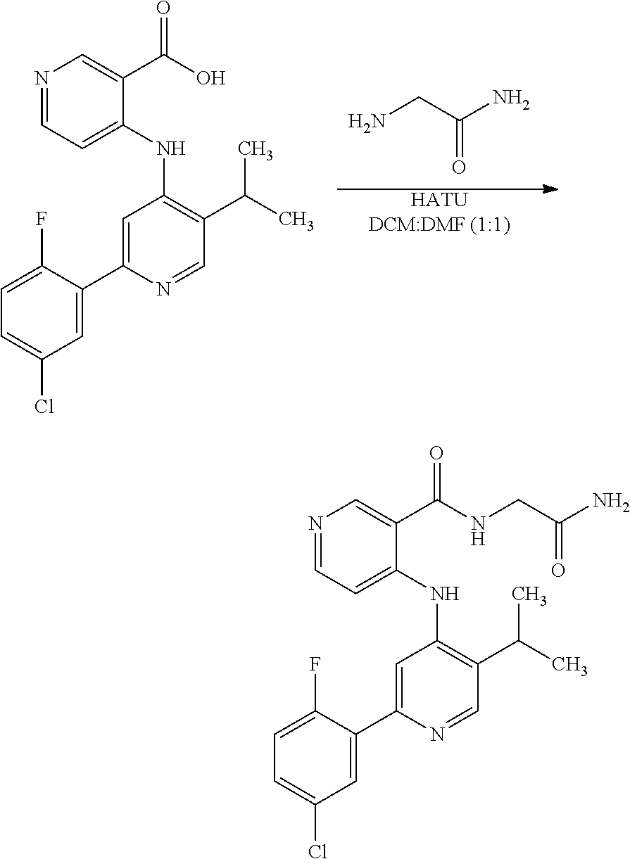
N1=CC=C(NC2=C(C(C)C)C=NC(C3=CC(Cl)=CC=C3F)=C2)C(C(O)=O)=C1.[HATUDCM:DMF (1:1)].NCC(N)=O.N1=CC=C(NC2=C(C(C)C)C=NC(C3=CC(Cl)=CC=C3F)=C2)C(C(NCC(N)=O)=O)=C1
